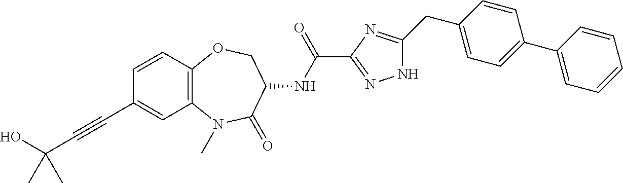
OC(C#CC1=CC2=C(C=C1)OCC(NC(C1=NNC(CC3=CC=C(C4=CC=CC=C4)C=C3)=N1)=O)C(=O)N2C)(C)C
